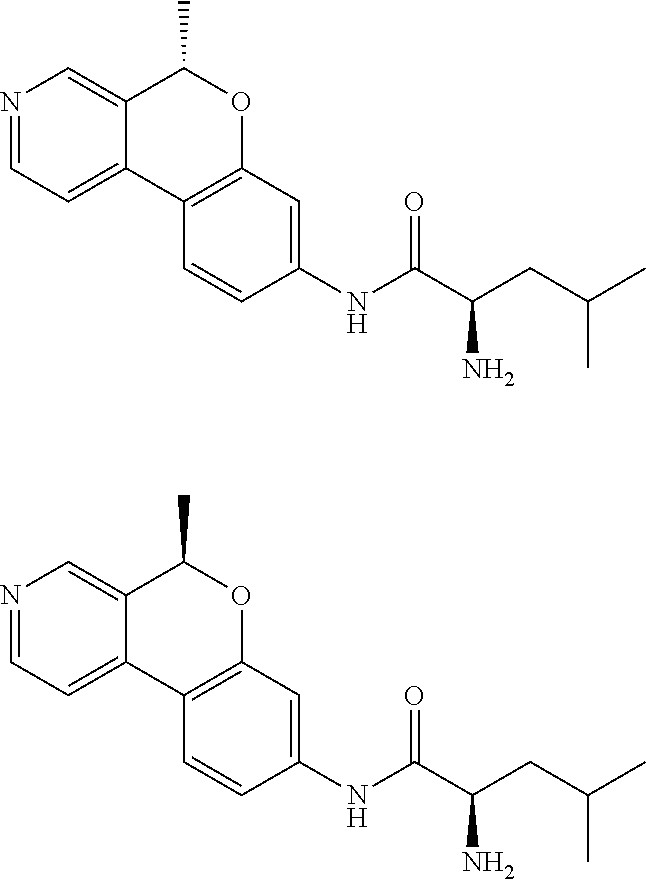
C12=CC=NC=C1C(C)OC1=C2C=CC(NC(C(CC(C)C)N)=O)=C1.C12=CC=NC=C1C(C)OC1=C2C=CC(NC(C(CC(C)C)N)=O)=C1
